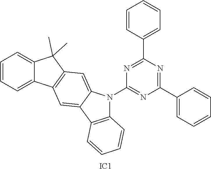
C1=CC=C2C(=C1)C(C)(C)C1=C2C=C2C(=C1)N(C1=NC(C3=CC=CC=C3)=NC(C3=CC=CC=C3)=N1)C1=C2C=CC=C1.[IC1]
